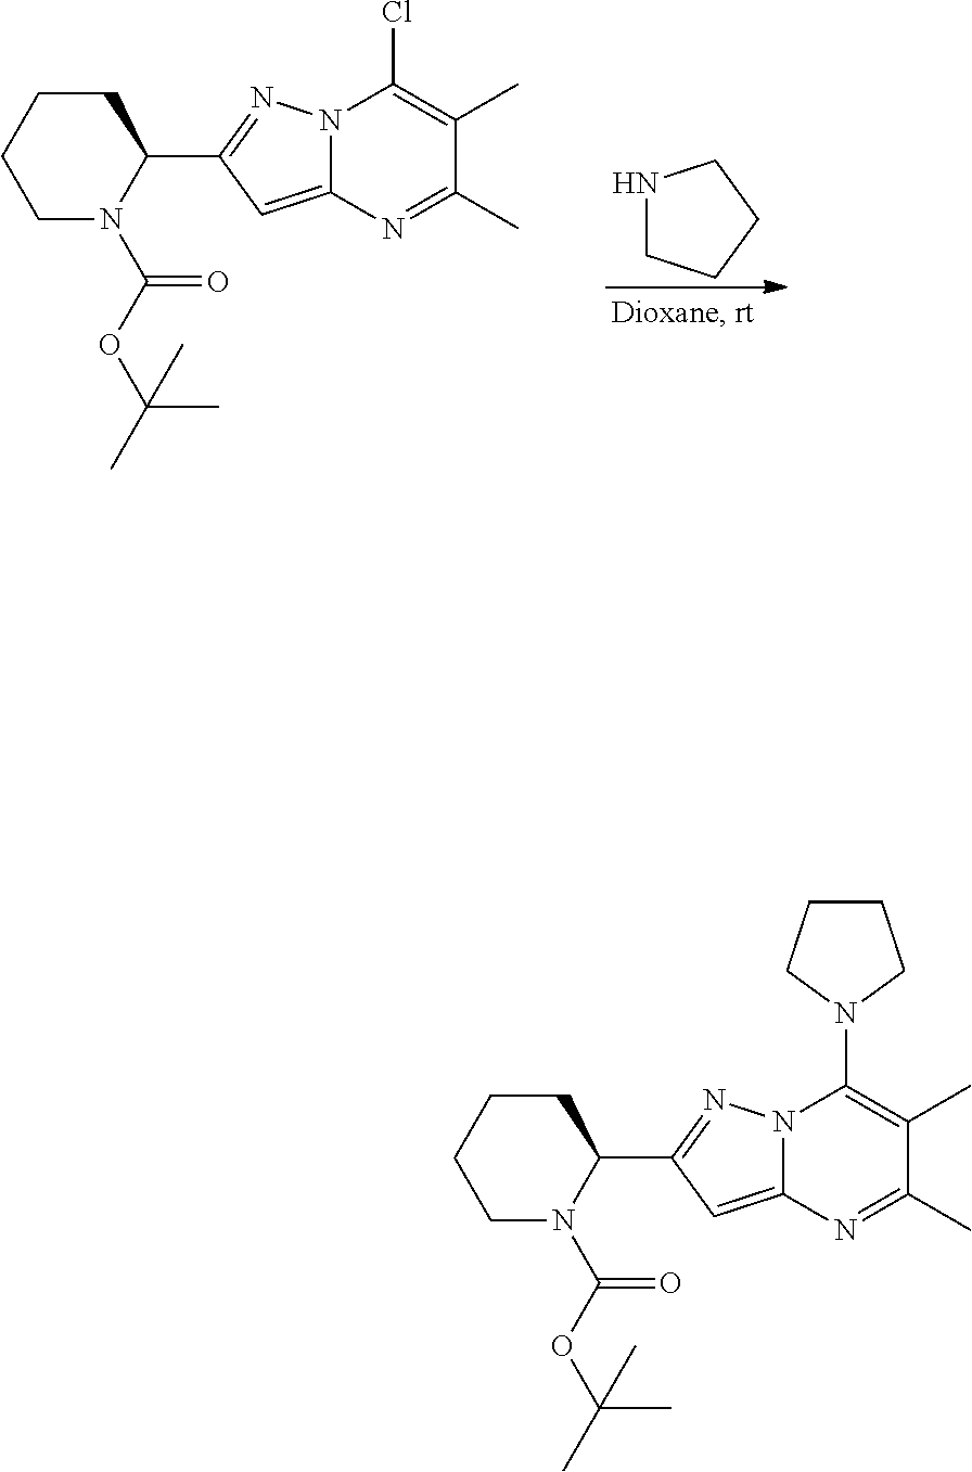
C1N(C(OC(C)(C)C)=O)C(C2=NN3C(=C2)N=C(C)C(C)=C3N2CCCC2)CCC1.C1N(C(OC(C)(C)C)=O)C(C2=NN3C(=C2)N=C(C)C(C)=C3Cl)CCC1.N1CCCC1
